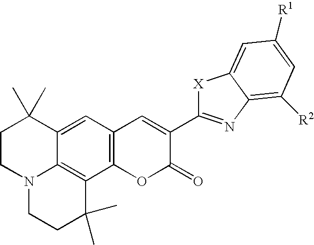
C1CN2C3=C(C4=C(C=C3C1(C)C)C=C(C1=NC3=C([R2])C=C([R1])C=C3[X]1)C(=O)O4)C(C)(C)CC2
